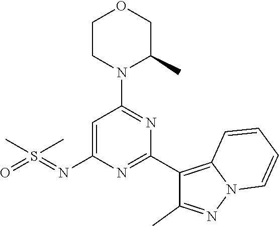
C1=C(N=S(=O)(C)C)N=C(C2=C3N(N=C2C)C=CC=C3)N=C1N1C(C)COCC1
